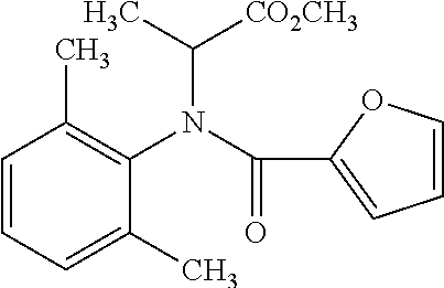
C1=CC=C(C)C(N(C(=O)C2=CC=CO2)C(C)[CO2CH3])=C1C
